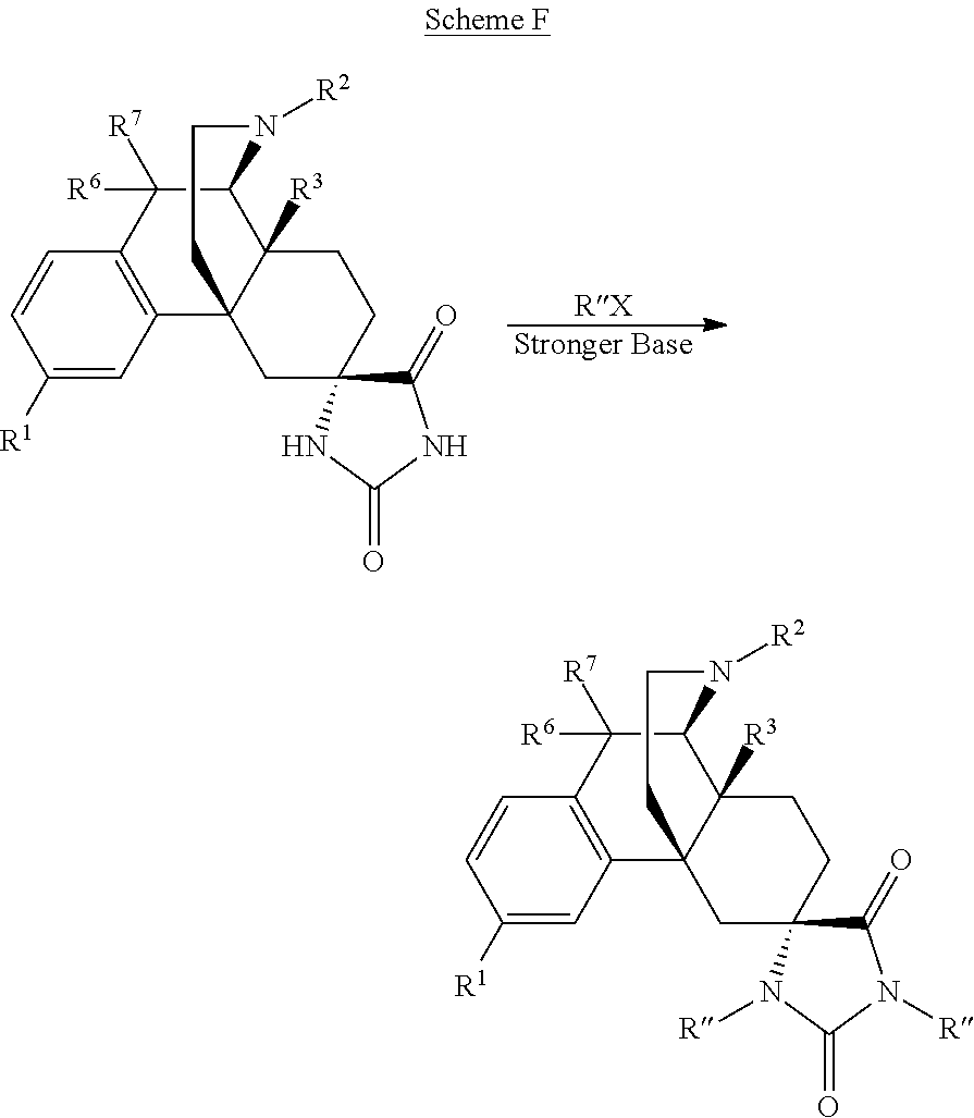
[RX].[Stronger Base].C1([R1])=CC2=C(C=C1)C([R7])([R6])C1C3([R3])C2(CC2(CC3)C(=O)NC(=O)N2)CCN1[R2].C1([R1])=CC2=C(C=C1)C([R7])([R6])C1C3([R3])C2(CC2(CC3)C(=O)N([R])C(=O)N2[R])CCN1[R2]
